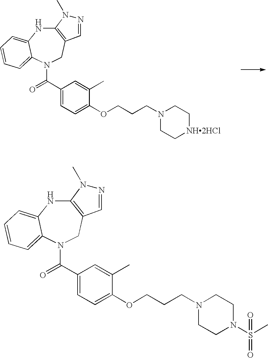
C12=C(CN(C(=O)C3=CC=C(OCCCN4CC[NH2HCl]CC4)C(C)=C3)C3=CC=CC=C3N1)C=NN2C.C12=C(CN(C(=O)C3=CC=C(OCCCN4CCN(S(C)(=O)=O)CC4)C(C)=C3)C3=CC=CC=C3N1)C=NN2C
